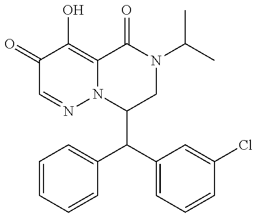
C1(C(C2=CC=CC(Cl)=C2)C2=CC=CC=C2)CN(C(C)C)C(=O)C2=C(O)C(=O)C=NN12
